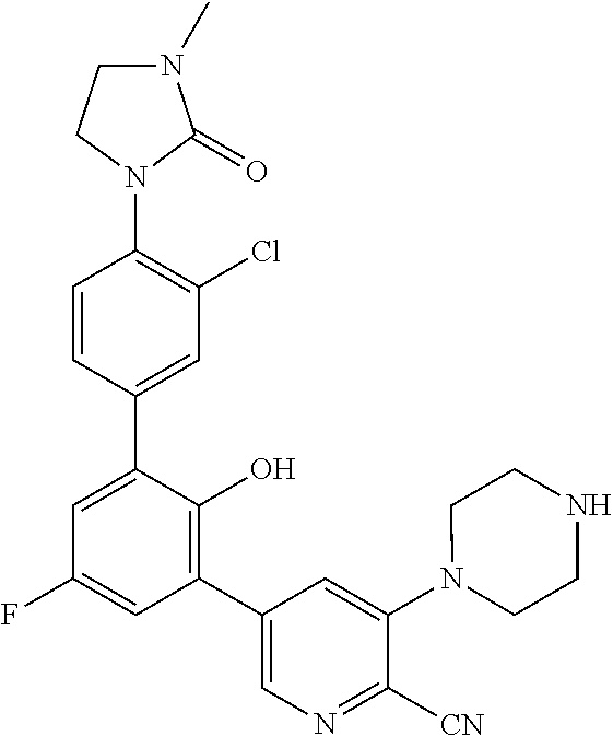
C1(N2C(=O)N(C)CC2)=C(Cl)C=C(C2=CC(F)=CC(C3=CN=C([CN])C(N4CCNCC4)=C3)=C2O)C=C1
